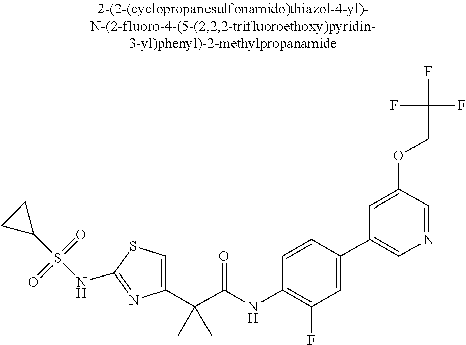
C1(C(C(NC2=C(F)C=C(C3=CN=CC(OCC(F)(F)F)=C3)C=C2)=O)(C)C)=CSC(NS(C2CC2)(=O)=O)=N1
